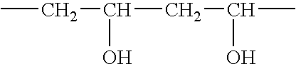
CCC(CC(O)C)O
